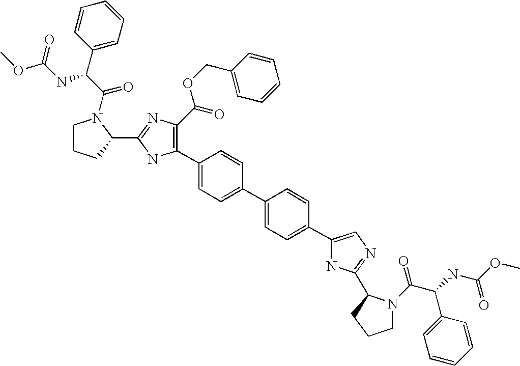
C1(C2=C(C(OCC3=CC=CC=C3)=O)N=C(C3N(C(C(C4=CC=CC=C4)NC(OC)=O)=O)CCC3)N2)=CC=C(C2=CC=C(C3=CN=C(C4N(C(C(NC(OC)=O)C5=CC=CC=C5)=O)CCC4)N3)C=C2)C=C1
